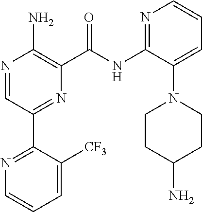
N1=CC(C2=NC=CC=C2[CF3])=NC(C(NC2=NC=CC=C2N2CCC(N)CC2)=O)=C1N
